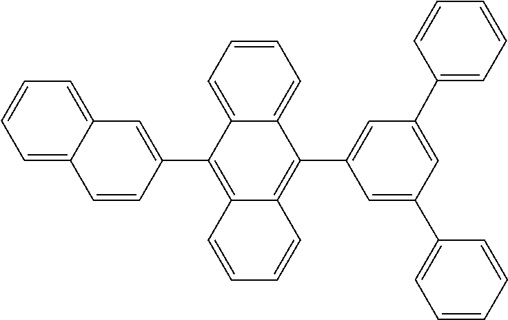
C12=CC=CC=C1C=CC(C1=C3C(=C(C4=CC(C5=CC=CC=C5)=CC(C5=CC=CC=C5)=C4)C4=CC=CC=C14)C=CC=C3)=C2
